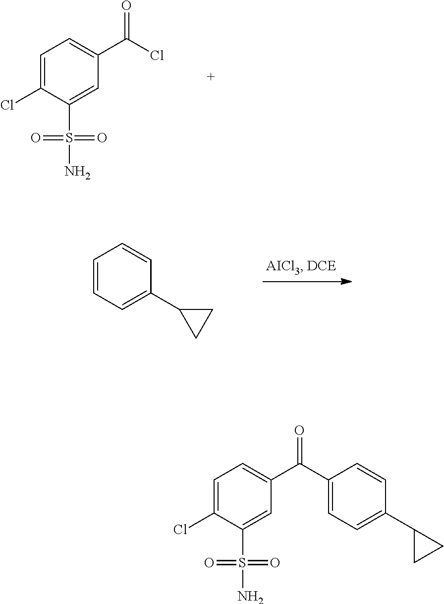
C1=C(Cl)C(S(=O)(=O)N)=CC(C(=O)Cl)=C1.C1=CC=C(C2CC2)C=C1.C1=C(Cl)C(S(=O)(=O)N)=CC(C(=O)C2=CC=C(C3CC3)C=C2)=C1
